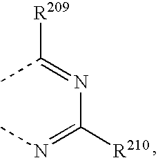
CC(=NC(=NC)[R210])[R209]
